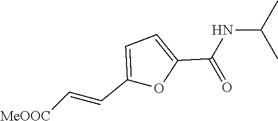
C1(C=C[MeOOC])=CC=C(C(NC(C)C)=O)O1
